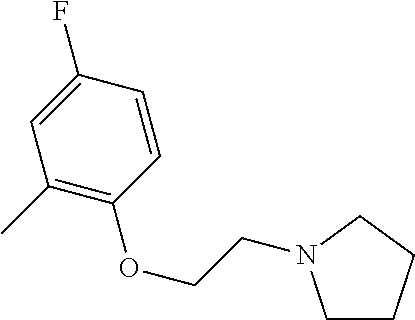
C1=CC(F)=CC(C)=C1OCCN1CCCC1
